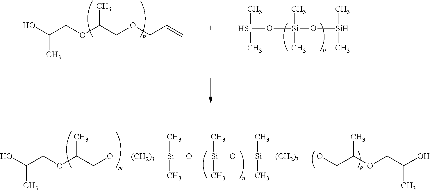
O([Si](O[Si](C)(C)[(CH2)3]OCC(OCC(O)C)C)(C)C)[Si](C)(C)[(CH2)3]OCC(OCC(O)C)C.OC(COC(COCC=C)C)C.O([Si](O[Si](C)C)(C)C)[Si](C)C
